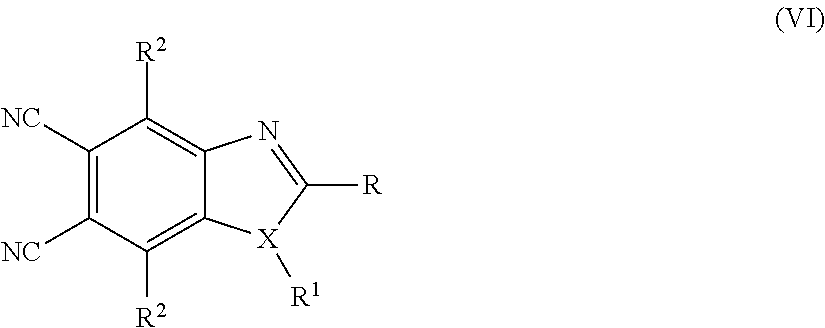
C1([NC])=C([NC])C([R2])=C2C(=C1[R2])N=C([R])[X]2[R1]
